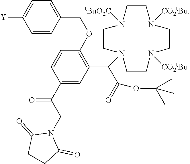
C1(C(CN2C(=O)CCC2=O)=O)=CC(C(C(=O)OC(C)(C)C)N2CCN([tBuO2C])CCN([CO2tBu])CCN([CO2tBu])CC2)=C(OCC2=CC=C([Y])C=C2)C=C1
